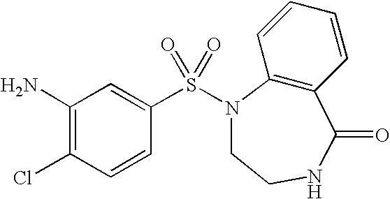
C1(N)=C(Cl)C=CC(S(=O)(=O)N2C3=C(C=CC=C3)C(=O)NCC2)=C1
